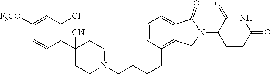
C1=CC(CCCCN2CCC([CN])(C3=C(Cl)C=C([F3CO])C=C3)CC2)=C2C(=C1)C(=O)N(C1C(=O)NC(=O)CC1)C2
